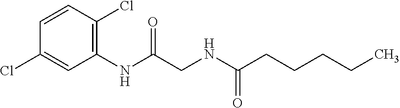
C1(NC(CNC(CCCCC)=O)=O)=C(Cl)C=CC(Cl)=C1
